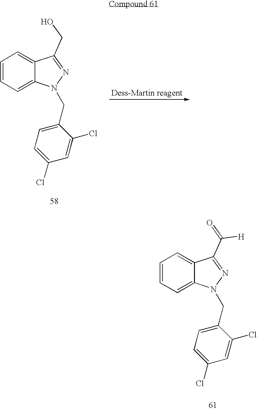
C1=CC=C2C(=C1)C(CO)=NN2CC1=CC=C(Cl)C=C1Cl.C1=CC=C2C(=C1)C(C([H])=O)=NN2CC1=CC=C(Cl)C=C1Cl
